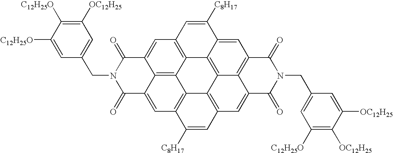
C1([OC12H25])=C([C12H25O])C([C12H25O])=CC(CN2C(=O)C3=CC4=C5C6=C3C(=CC3=C6C6=C7C5=C(C=C5C7=C(C=C6C([C8H17])=C3)C(=O)N(CC3=CC([C12H25O])=C([OC12H25])C([OC12H25])=C3)C5=O)C=C4[C8H17])C2=O)=C1
